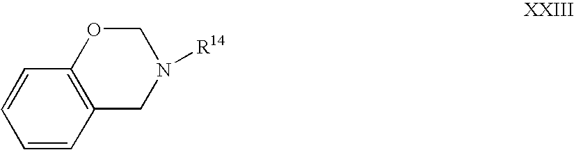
C1=CC2=C(C=C1)OCN([R14])C2
